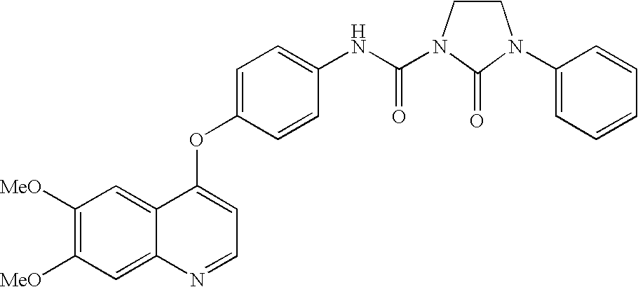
C12=CC([MeO])=C([MeO])C=C1N=CC=C2OC1=CC=C(NC(=O)N2CCN(C3=CC=CC=C3)C2=O)C=C1
